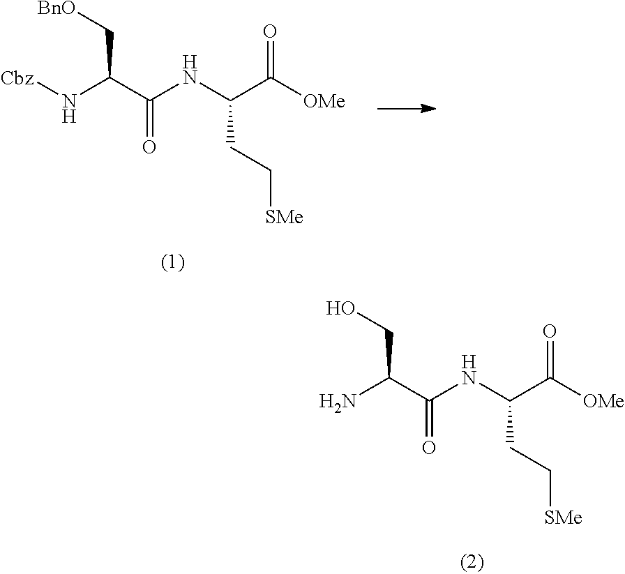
NC(C(NC(C([OMe])=O)CC[SMe])=O)CO.[Cbz]NC(C(NC(C([OMe])=O)CC[SMe])=O)C[BnO]
